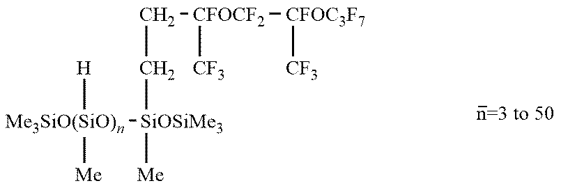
[Me3SiO(SiO)n]([SiOSiMe3]([Me])CC[CFOCF2]([CF3])[CFOC3F7][CF3])([H])[Me]
